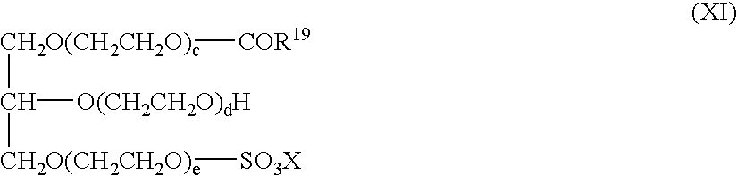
[CH2O(CH2CH2O)c](C([O(CH2CH2O)dH])[CH2O(CH2CH2O)e][SO3X])[COR19]
